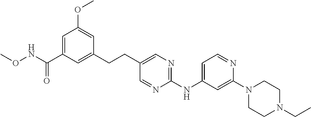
O(NC(C1=CC(OC)=CC(CCC2=CN=C(NC3=CC=NC(N4CCN(CC)CC4)=C3)N=C2)=C1)=O)C
